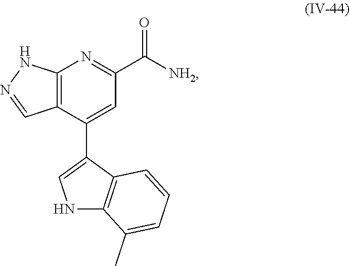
C12=C(C(C3=CNC4=C3C=CC=C4C)=CC(C([NH2])=O)=N1)C=NN2
